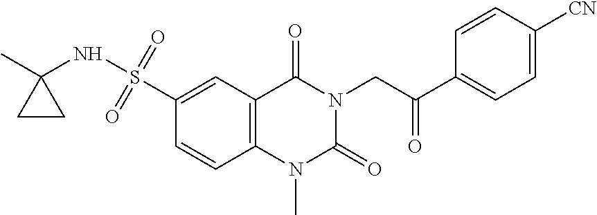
O=C(CN1C(=O)N(C)C2=C(C1=O)C=C(S(NC1(C)CC1)(=O)=O)C=C2)C1=CC=C([CN])C=C1
